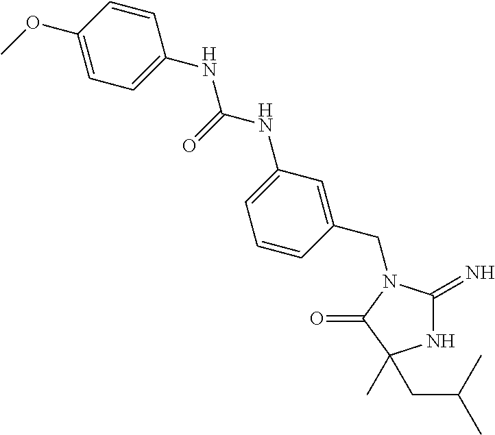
N1C(=N)N(CC2=CC(NC(=O)NC3=CC=C(OC)C=C3)=CC=C2)C(=O)C1(C)CC(C)C
